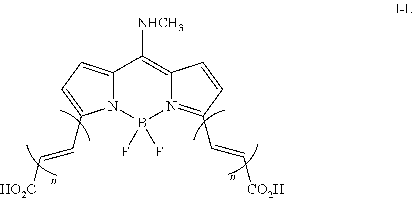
[NHCH3]C1=C2N(=C(C=C[CO2H])C=C2)B(F)(F)N2C1=CC=C2C=C[HO2C]
